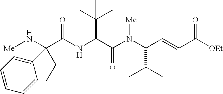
N(C(C(N(C(C(C)C)C=C(C([OEt])=O)C)[Me])=O)C(C)(C)C)C(=O)C(N[Me])(CC)C1=CC=CC=C1
